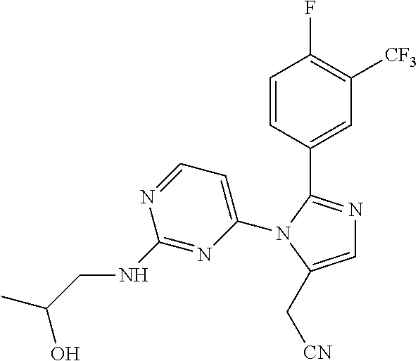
C1=C(N2C(C3=CC([CF3])=C(F)C=C3)=NC=C2C[CN])N=C(NCC(C)O)N=C1
